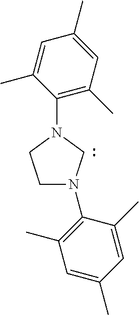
C1N(C2=C(C)C=C(C)C=C2C)CN(C2=C(C)C=C(C)C=C2C)C1
